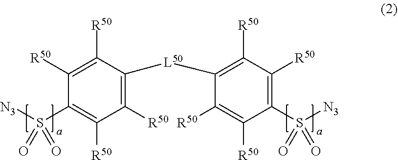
C1([R50])=C([R50])C(S([N3])(=O)=O)=C([R50])C([R50])=C1[L50]C1=C([R50])C([R50])=C(S([N3])(=O)=O)C([R50])=C1[R50]
